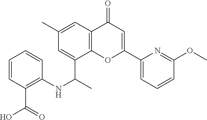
C1(C)=CC2=C(C(C(C)NC3=C(C(=O)O)C=CC=C3)=C1)OC(C1=CC=CC(OC)=N1)=CC2=O
